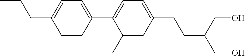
C1=C(C2=CC=C(CCC)C=C2)C(CC)=CC(CCC(CO)CO)=C1
